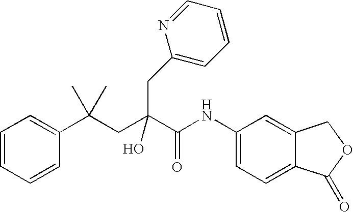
C1=CC=CC(C(CC(C(NC2=CC=C3C(=C2)COC3=O)=O)(O)CC2=CC=CC=N2)(C)C)=C1
